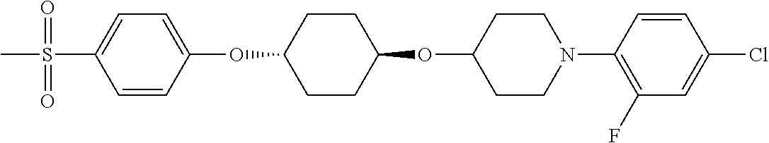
C1=CC(OC2CCC(OC3CCN(C4=C(F)C=C(Cl)C=C4)CC3)CC2)=CC=C1S(C)(=O)=O
